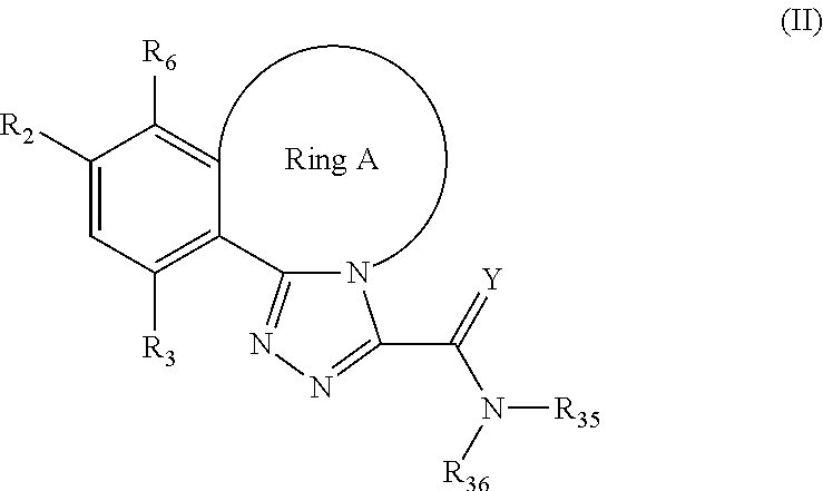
C1([R2])=CC([R3])=C(C2=NN=C(C(N([R35])[R36])=[Y])N2)C=C1[R6]
